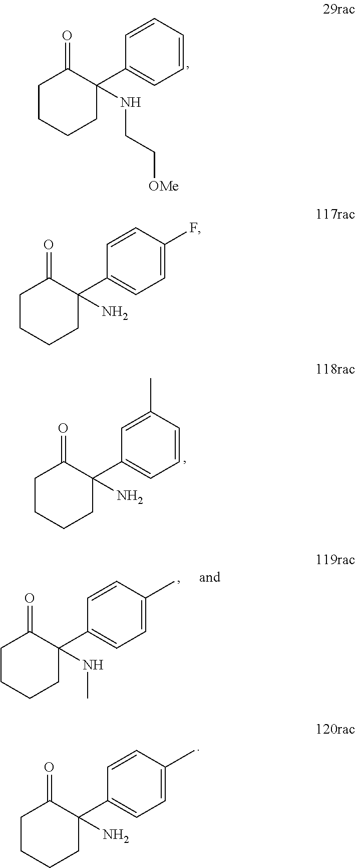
C1CCCC(C2=CC=CC=C2)(NCC[OMe])C1=O.C1CCCC(C2=CC=C(F)C=C2)(N)C1=O.C1CCCC(C2=CC=CC(C)=C2)(N)C1=O.C1CCCC(C2=CC=C(C)C=C2)(NC)C1=O.C1CCCC(C2=CC=C(C)C=C2)(N)C1=O
